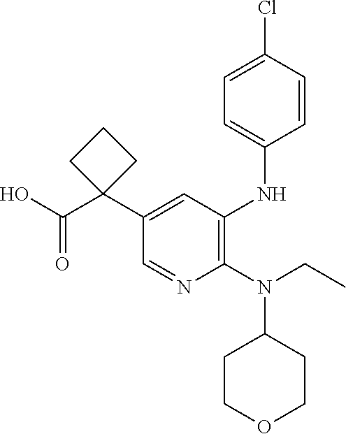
C1(N(CC)C2CCOCC2)=C(NC2=CC=C(Cl)C=C2)C=C(C2(C(O)=O)CCC2)C=N1
